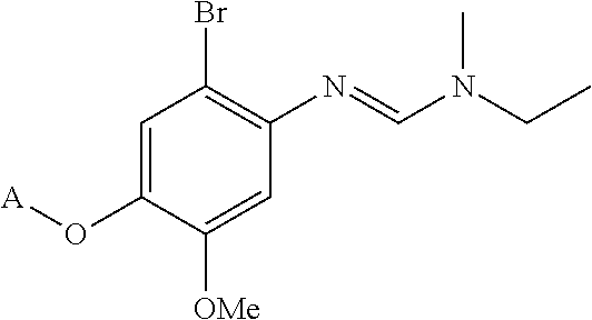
C1=C(O[A])C([OMe])=CC(N=CN(CC)C)=C1Br
